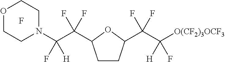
C1CC(C(C([O(CF2)3OCF3])([H])F)(F)F)OC1C(C(N1CCOCC1)([H])F)(F)F.F
